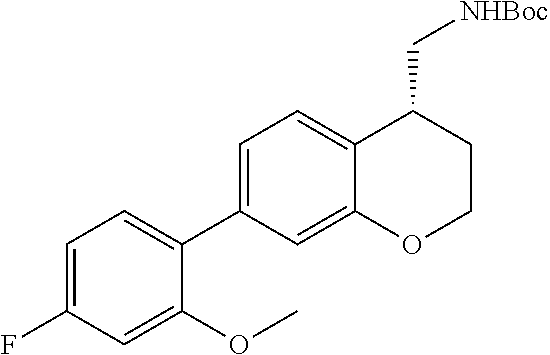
C1(C2=CC=C3C(=C2)OCCC3C[NHBoc])=CC=C(F)C=C1OC
